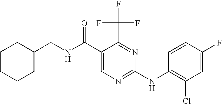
C1(CNC(C2=CN=C(NC3=C(Cl)C=C(F)C=C3)N=C2C(F)(F)F)=O)CCCCC1
